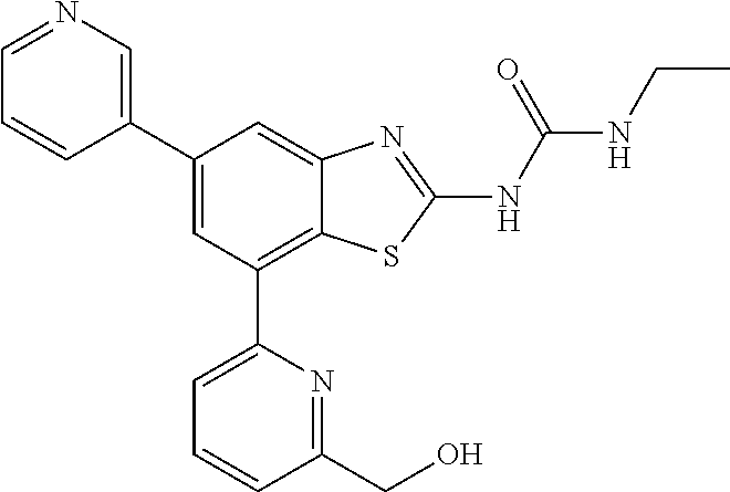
C1(C2=CC(C3=CC=CC(CO)=N3)=C3C(=C2)N=C(NC(NCC)=O)S3)=CN=CC=C1
